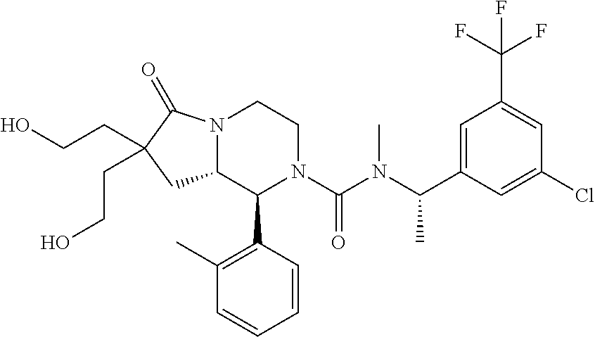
N12C(C(C3=C(C)C=CC=C3)N(C(N(C(C)C3=CC(C(F)(F)F)=CC(Cl)=C3)C)=O)CC1)CC(CCO)(CCO)C2=O
